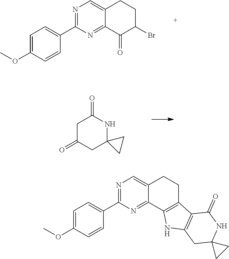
N1=C(C2=CC=C(OC)C=C2)N=C2C(=C1)CCC(Br)C2=O.C1C(=O)CC2(NC1=O)CC2.N1=C(C2=CC=C(OC)C=C2)N=C2C(=C1)CCC1=C2NC2=C1C(=O)NC1(C2)CC1
